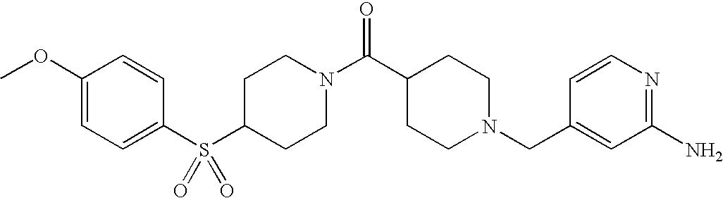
C1(S(C2=CC=C(OC)C=C2)(=O)=O)CCN(C(C2CCN(CC3=CC(N)=NC=C3)CC2)=O)CC1
